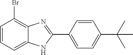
C1=CC=C2C(=C1Br)N=C(C1=CC=C(C(C)(C)C)C=C1)N2
